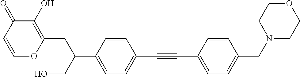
C(#CC1=CC=C(CN2CCOCC2)C=C1)C1=CC=C(C(CC2=C(O)C(=O)C=CO2)CO)C=C1
